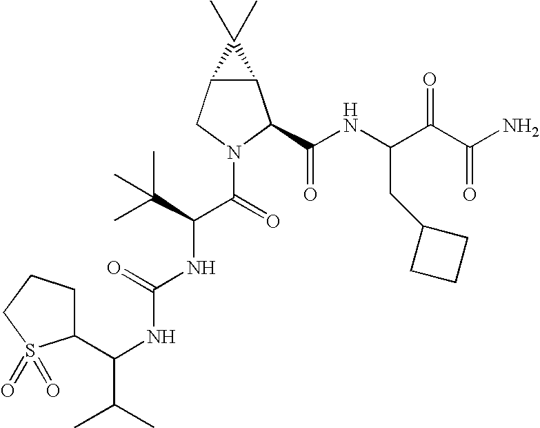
C12C(CN(C(=O)C(NC(NC(C3CCCS3(=O)=O)C(C)C)=O)C(C)(C)C)C1C(NC(C(C(N)=O)=O)CC1CCC1)=O)C2(C)C
